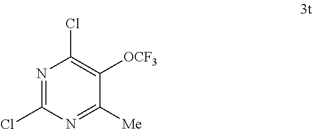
N1=C(Cl)N=C([Me])C([OCF3])=C1Cl
